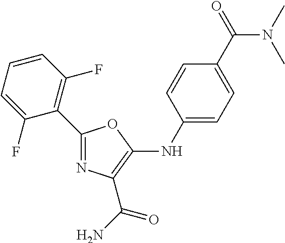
C1(C2=C(F)C=CC=C2F)=NC(C(N)=O)=C(NC2=CC=C(C(=O)N(C)C)C=C2)O1
